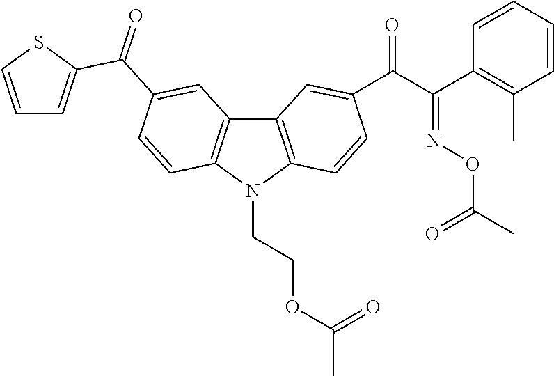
C12=C(N(CCOC(C)=O)C3=C1C=C(C(=O)C1=CC=CS1)C=C3)C=CC(C(C(C1=C(C)C=CC=C1)=NOC(C)=O)=O)=C2
